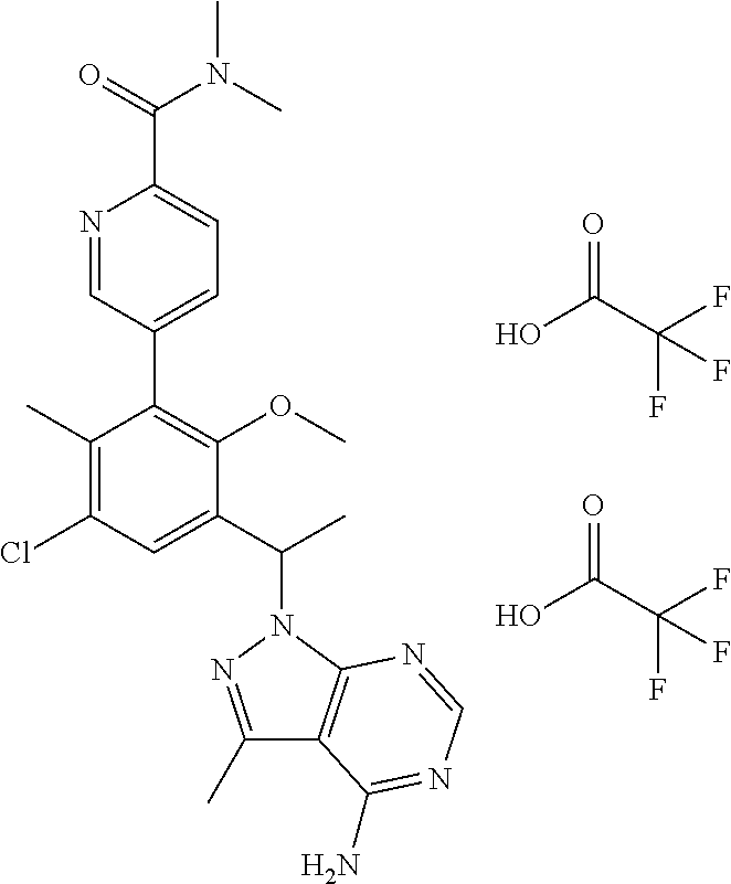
C1(C2=C(OC)C(C(C)N3N=C(C)C4=C3N=CN=C4N)=CC(Cl)=C2C)=CC=C(C(N(C)C)=O)N=C1.OC(C(F)(F)F)=O.OC(C(F)(F)F)=O
